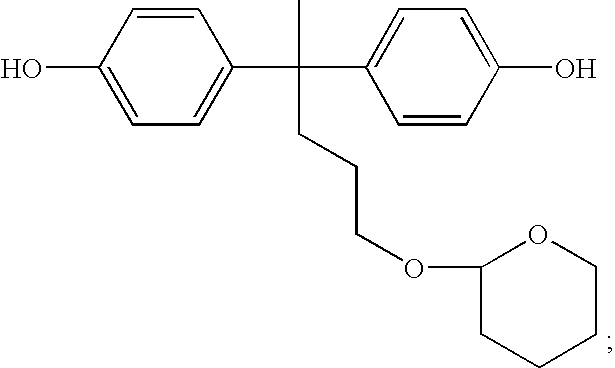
OC1=CC=C(C(C)(CCCOC2CCCCO2)C2=CC=C(O)C=C2)C=C1
